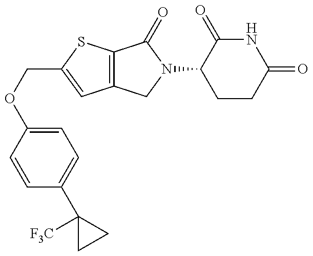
C12=C(SC(COC3=CC=C(C4([F3C])CC4)C=C3)=C1)C(=O)N(C1CCC(=O)NC1=O)C2
